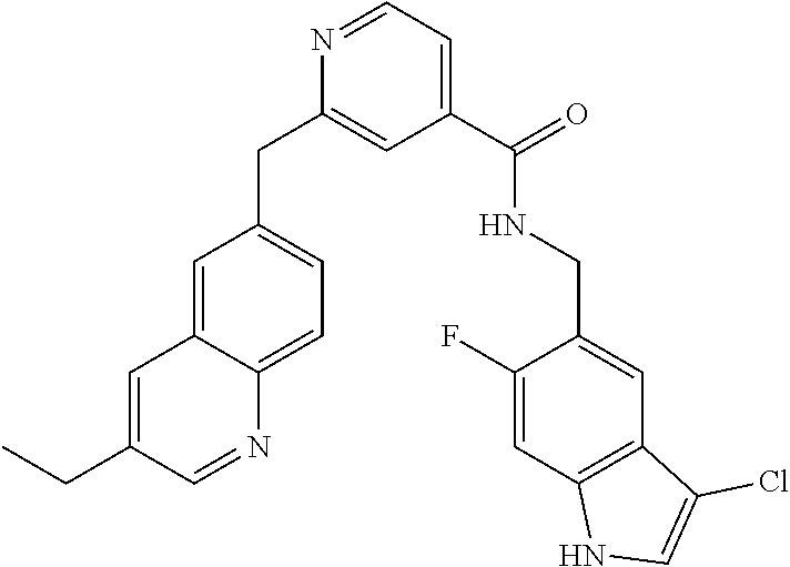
C1(C(=O)NCC2=CC3=C(C=C2F)NC=C3Cl)=CC=NC(CC2=CC=C3C(=C2)C=C(CC)C=N3)=C1
